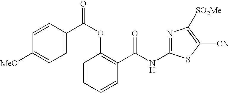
C1=CC=CC(C(NC2=NC([SO2Me])=C([CN])S2)=O)=C1OC(=O)C1=CC=C([MeO])C=C1
